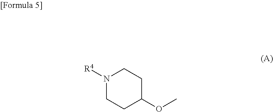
N1([R4])CCC(OC)CC1
